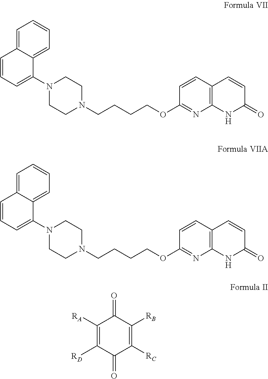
C1([RA])=C([RD])C(=O)C([RC])=C([RB])C1=O.C1=C2C(=CC=C1)C(N1CCN(CCCCOC3=NC4=C(C=C3)C=CC(=O)N4)CC1)=CC=C2.C1=C2C(=CC=C1)C(N1CCN(CCCCOC3=NC4=C(C=C3)C=CC(=O)N4)CC1)=CC=C2
